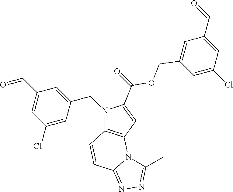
C1(Cl)=CC(CN2C3=C(C=C2C(OCC2=CC(C=O)=CC(Cl)=C2)=O)N2C(=NN=C2C)C=C3)=CC(C=O)=C1
